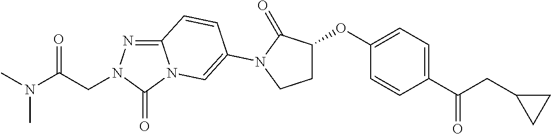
C12=NN(CC(N(C)C)=O)C(=O)N1C=C(N1C(=O)C(OC3=CC=C(C(CC4CC4)=O)C=C3)CC1)C=C2
